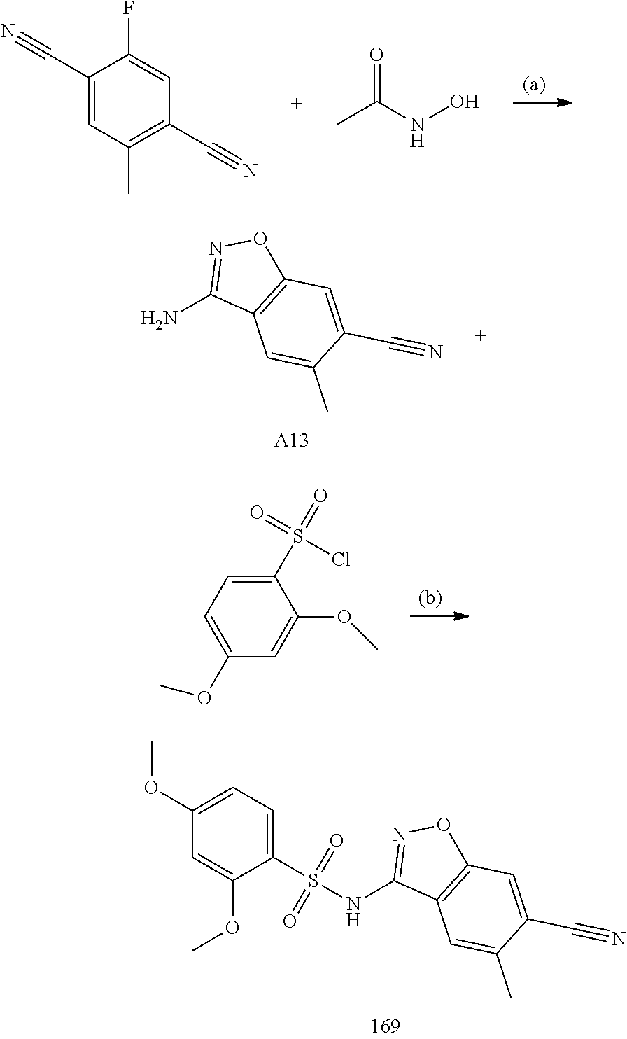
C1(S(=O)(=O)Cl)=CC=C(OC)C=C1OC.C1(C#N)=CC(C)=C(C#N)C=C1F.CC(NO)=O.C1(N)=NOC2=C1C=C(C)C(C#N)=C2.[A13].C1(NS(C2=CC=C(OC)C=C2OC)(=O)=O)=NOC2=C1C=C(C)C(C#N)=C2
